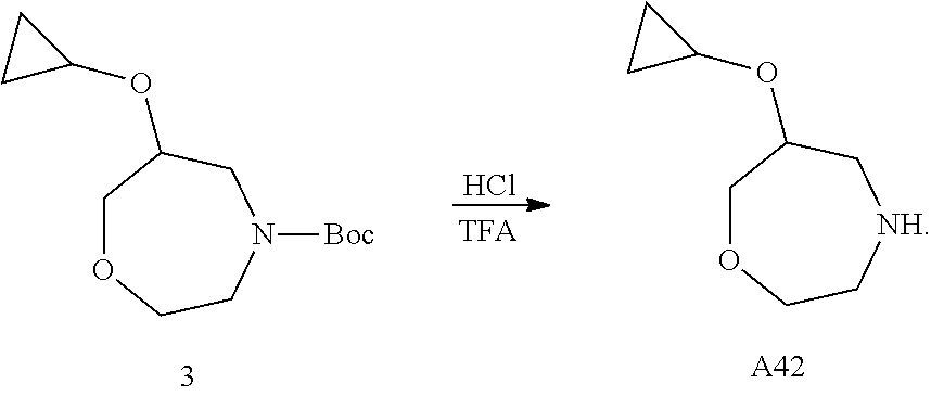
Cl.C1OCC[NH]CC1OC1CC1.[A42].C1OCCN([Boc])CC1OC1CC1
